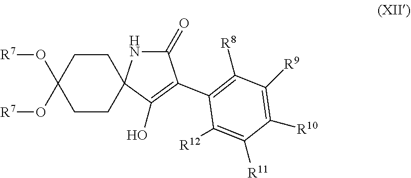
C1CC(O[R7])(O[R7])CCC12NC(=O)C(C1=C([R8])C([R9])=C([R10])C([R11])=C1[R12])=C2O
